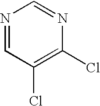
N1=CC(Cl)=C(Cl)N=C1
